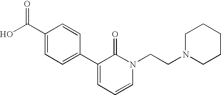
OC(C1=CC=C(C2=CC=CN(CCN3CCCCC3)C2=O)C=C1)=O
